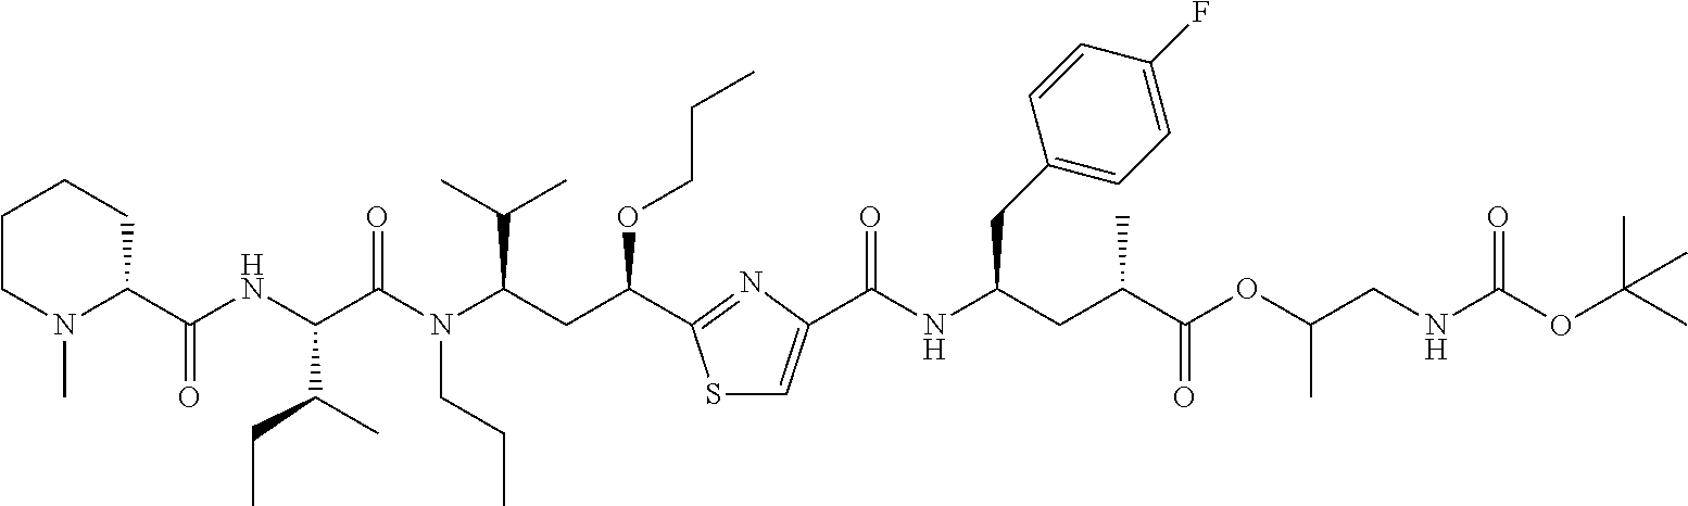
C1CN(C)C(C(NC(C(N(C(CC(OCCC)C2=NC(C(NC(CC(C(OC(CNC(OC(C)(C)C)=O)C)=O)C)CC3=CC=C(F)C=C3)=O)=CS2)C(C)C)CCC)=O)C(C)CC)=O)CC1
